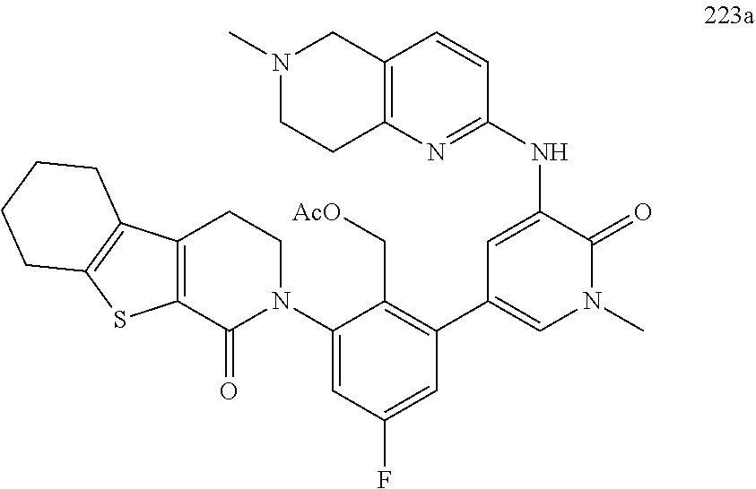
C1=C(NC2=NC3=C(CN(C)CC3)C=C2)C(=O)N(C)C=C1C1=C(C[AcO])C(N2CCC3=C(C2=O)SC2=C3CCCC2)=CC(F)=C1
